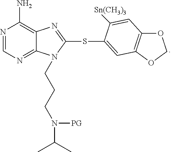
N1=CN=C2C(=C1N)N=C(SC1=CC3=C(OCO3)C=C1[Sn(CH3)3])N2CCCN(C(C)C)[PG]
